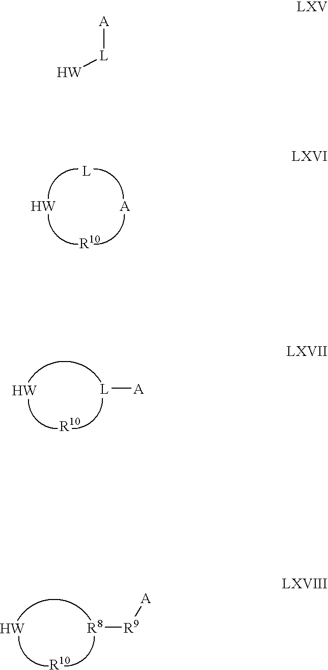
[W].[A].[L].[R10].[W].[L][A].[R10].[W].[R8][R9][A].[R10].[A][L][W]
